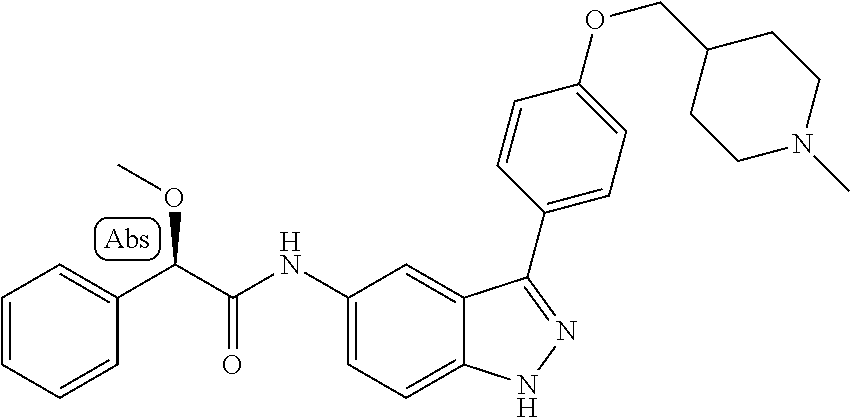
C1=CC=CC(C(C(NC2=CC=C3C(=C2)C(C2=CC=C(OCC4CCN(C)CC4)C=C2)=NN3)=O)OC)=C1
